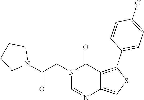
N1(CC(N2CCCC2)=O)C=NC2=CSC(C3=CC=C(Cl)C=C3)=C2C1=O
